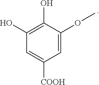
C1=C(OC)C(O)=C(O)C=C1[COOH]
